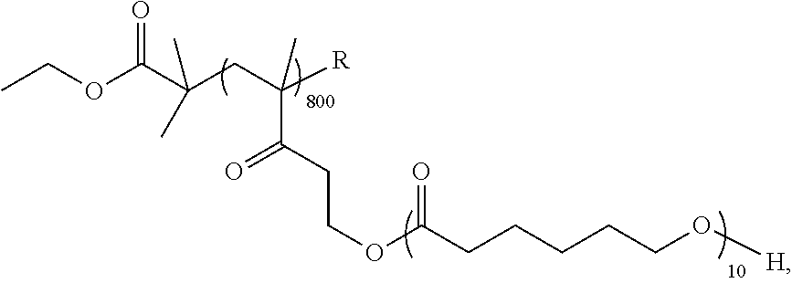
CCOC(C(CC([R])(C)C(CCOC(CCCCCO[H])=O)=O)(C)C)=O
